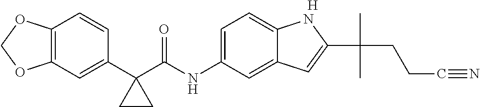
C1(C2(C(NC3=CC=C4C(=C3)C=C(C(C)(CCC#N)C)N4)=O)CC2)=CC2=C(C=C1)OCO2.[H]
